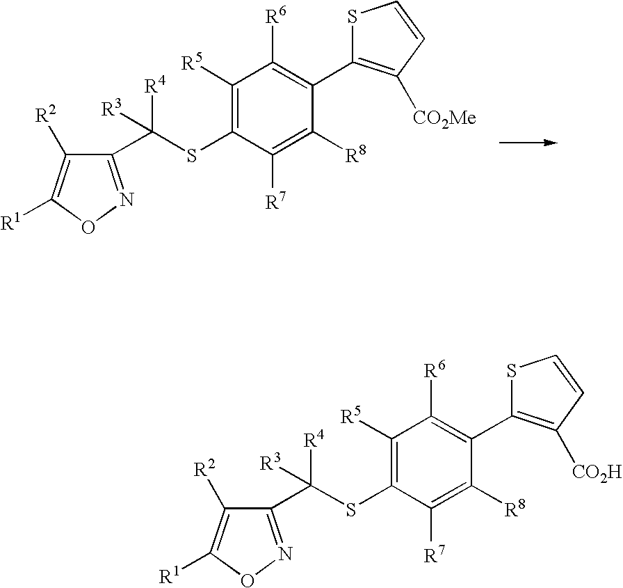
C1(C(SC2=C([R5])C([R6])=C(C3=C([CO2Me])C=CS3)C([R8])=C2[R7])([R4])[R3])=NOC([R1])=C1[R2].C1(C(SC2=C([R5])C([R6])=C(C3=C([CO2H])C=CS3)C([R8])=C2[R7])([R4])[R3])=NOC([R1])=C1[R2]
